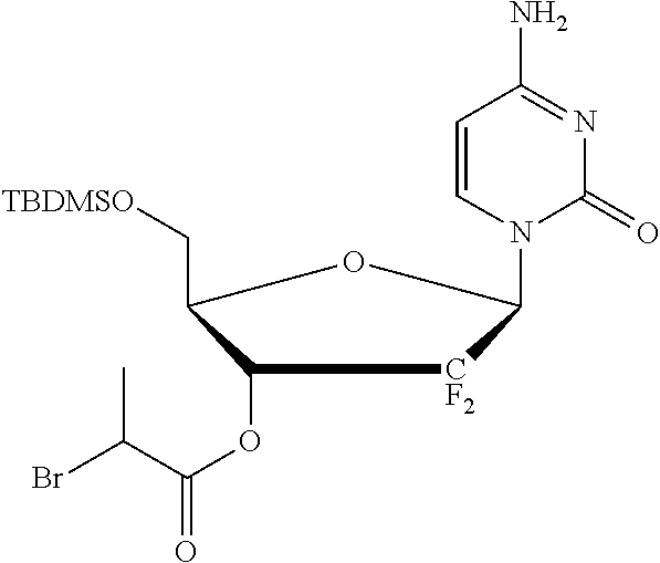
C1(OC(C(Br)C)=O)C(C[TBDMSO])OC(N2C(=O)N=C(N)C=C2)[CF2]1
